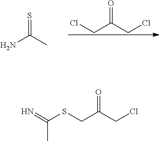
O=C(CCl)CCl.S=C(C)N.O=C(CCl)CSC(=N)C
